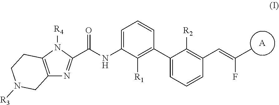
[A].C1=C(NC(=O)C2=NC3=C(N2[R4])CCN([R3])C3)C([R1])=C(C2=CC=CC(C=C(C)F)=C2[R2])C=C1
